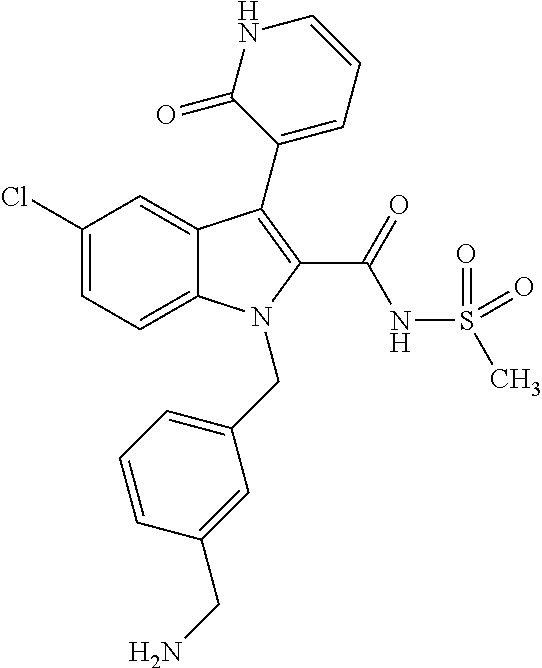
C1(Cl)=CC=C2C(=C1)C(C1=CC=CNC1=O)=C(C(NS(C)(=O)=O)=O)N2CC1=CC=CC(CN)=C1
